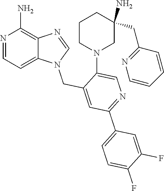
N1=CN(CC2=CC(C3=CC=C(F)C(F)=C3)=NC=C2N2CC(N)(CC3=NC=CC=C3)CCC2)C2=CC=NC(N)=C12
